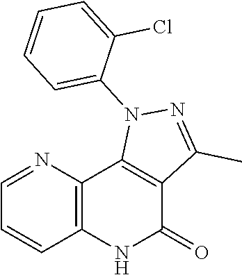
C1=CC2=C(N=C1)C1=C(C(=O)N2)C(C)=NN1C1=CC=CC=C1Cl
